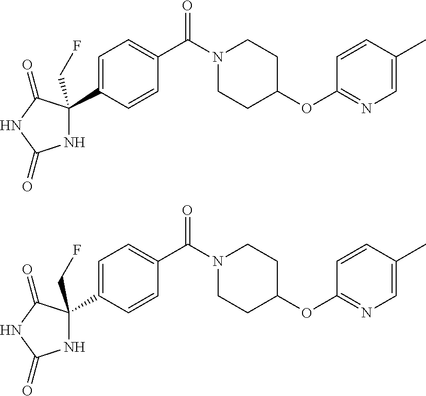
C1=C(C2(CF)NC(=O)NC2=O)C=CC(C(N2CCC(OC3=NC=C(C)C=C3)CC2)=O)=C1.C1=C(C2(CF)NC(=O)NC2=O)C=CC(C(N2CCC(OC3=NC=C(C)C=C3)CC2)=O)=C1
